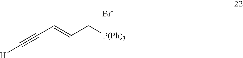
C(C=CC[P(Ph)3])#C[H].[Br-]
